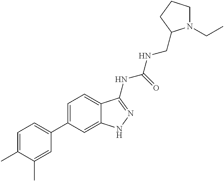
C1=C(C)C(C)=CC(C2=CC=C3C(=C2)NN=C3NC(=O)NCC2N(CC)CCC2)=C1
